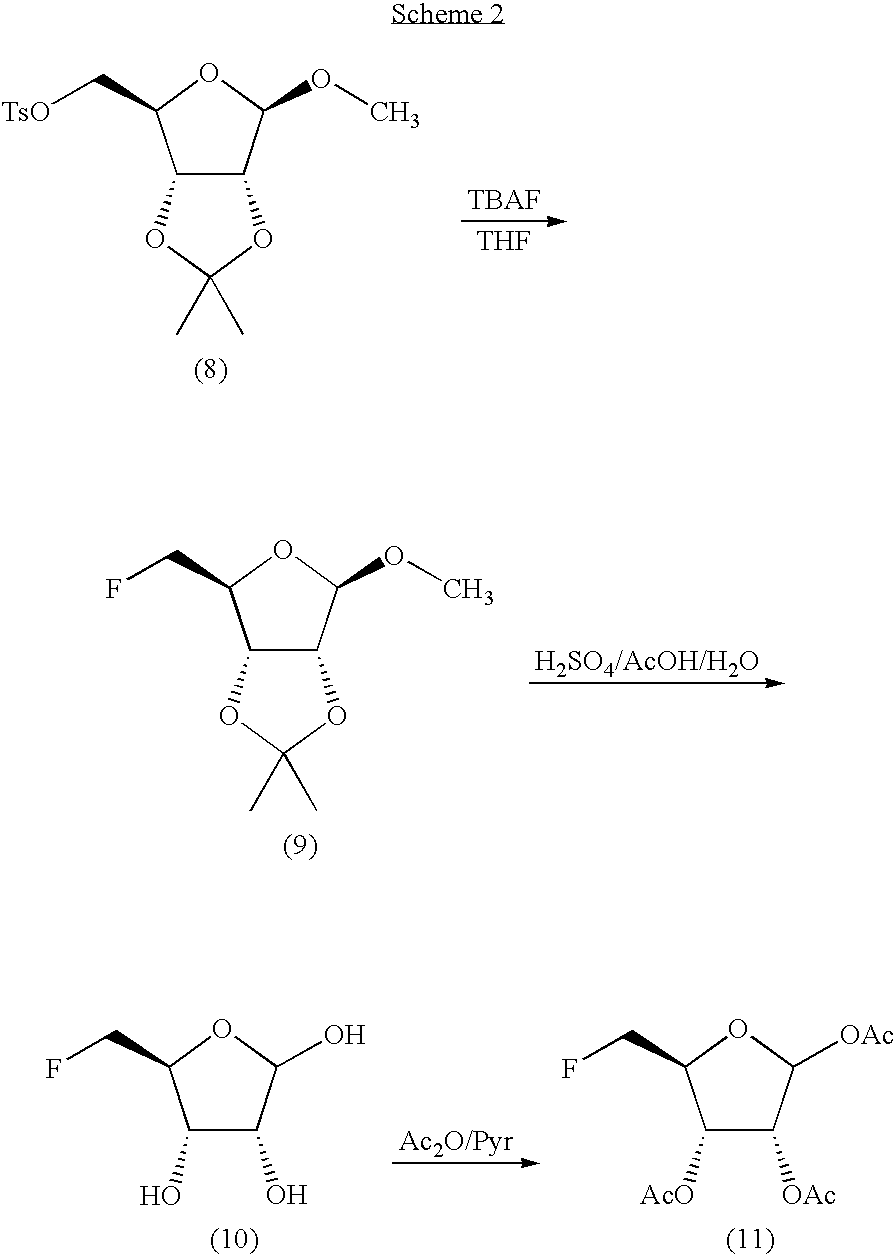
C12C(C(OC)OC1C[TsO])OC(C)(C)O2.[THF].C12C(C(OC)OC1CF)OC(C)(C)O2.[H2SO4/AcOH/H2O].C1(O)C(O)C(O)OC1CF.[Ac2O/Pyr].C1([AcO])C([OAc])C([OAc])OC1CF
